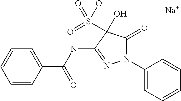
C1=CC(C(=O)NC2=NN(C3=CC=CC=C3)C(=O)C2(S(=O)(O)=O)O)=CC=C1.[Na]
